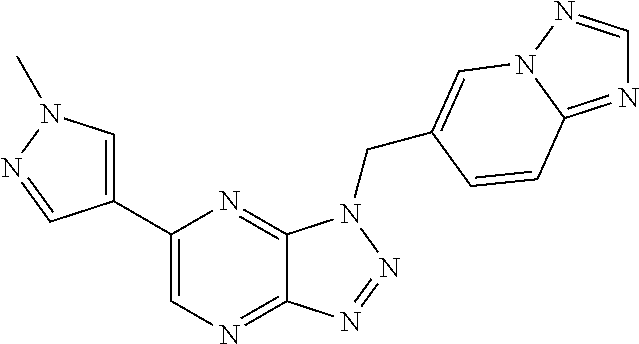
C1=C(C2=CN=C3C(=N2)N(CC2=CN4N=CN=C4C=C2)N=N3)C=NN1C
